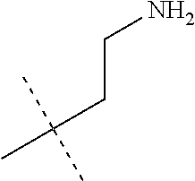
C(N)CC(C)(C)C
